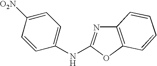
C12=C(OC(NC3=CC=C([O2N])C=C3)=N1)C=CC=C2
